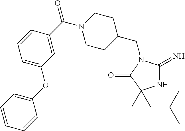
N1C(=N)N(CC2CCN(C(C3=CC(OC4=CC=CC=C4)=CC=C3)=O)CC2)C(=O)C1(C)CC(C)C
